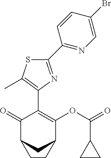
C1(C2=NC=C(Br)C=C2)=NC(C2=C(OC(=O)C3CC3)C3CC(C2=O)CC3)=C(C)S1
